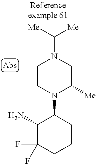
NC1C(F)(F)CCCC1N1CCN(C([Me])[Me])CC1[Me]
